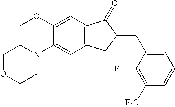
C1(OC)=CC2=C(C=C1N1CCOCC1)CC(CC1=CC=CC([F3C])=C1F)C2=O
